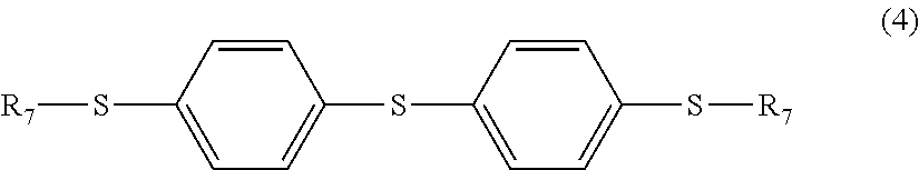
[R7]SC1=CC=C(SC2=CC=C(S[R7])C=C2)C=C1
